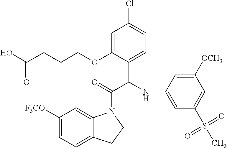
C1=C(OCCCC(O)=O)C(C(NC2=CC(S(=O)(=O)C)=CC([OCH3])=C2)C(=O)N2C3=CC([F3CO])=CC=C3CC2)=CC=C1Cl
